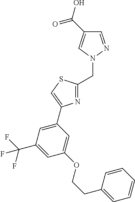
C1=NN(CC2=NC(C3=CC(C(F)(F)F)=CC(OCCC4=CC=CC=C4)=C3)=CS2)C=C1C(O)=O
